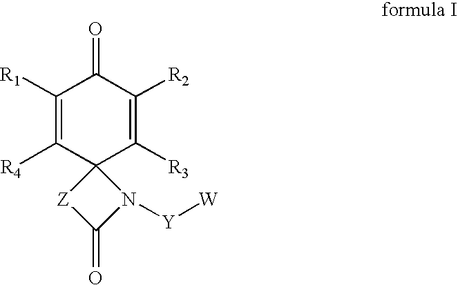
C1([R1])=C([R4])C2(C([R3])=C([R2])C1=O)[Z]C(=O)N2[Y][W]
